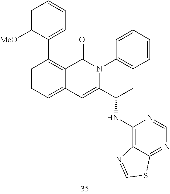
C1=C([MeO])C(C2=C3C(=CC=C2)C=C(C(C)NC2=C4C(=NC=N2)SC=N4)N(C2=CC=CC=C2)C3=O)=CC=C1
